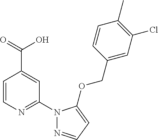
C1=CN=C(N2N=CC=C2OCC2=CC(Cl)=C(C)C=C2)C=C1C(=O)O
